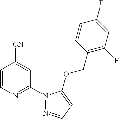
C1=CN=C(N2N=CC=C2OCC2=C(F)C=C(F)C=C2)C=C1[CN]
